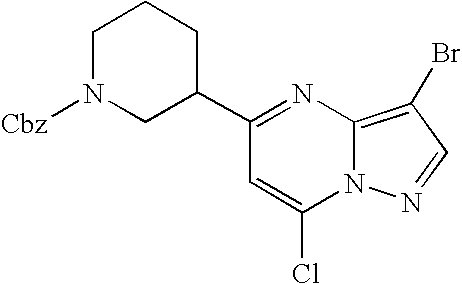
C1N([Cbz])CC(C2=NC3=C(Br)C=NN3C(Cl)=C2)CC1
